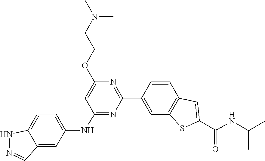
N(C(C1=CC2=C(S1)C=C(C1=NC(OCCN(C)C)=CC(NC3=CC=C4C(=C3)C=NN4)=N1)C=C2)=O)C(C)C
